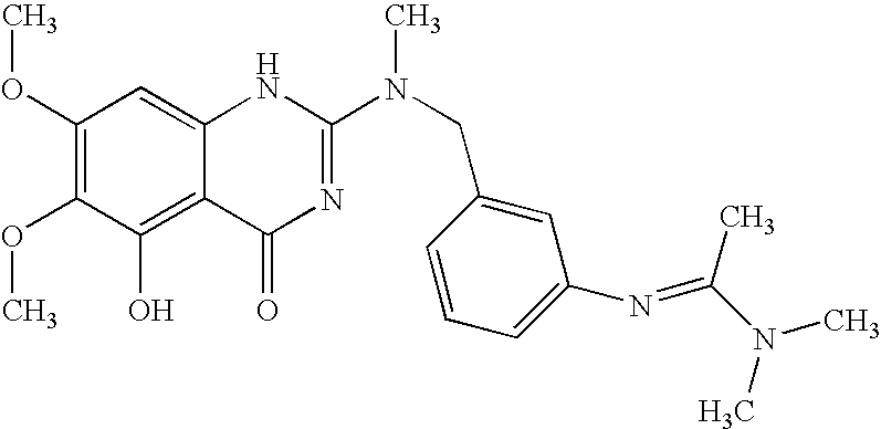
C1(OC)=C(OC)C(O)=C2C(=C1)NC(N(CC1=CC(N=C(C)N(C)C)=CC=C1)C)=NC2=O
